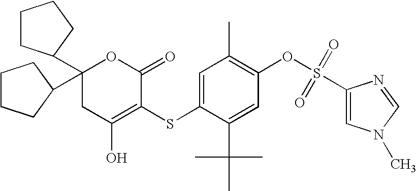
C1(C2CCCC2)(C2CCCC2)CC(O)=C(SC2=CC(C)=C(OS(C3=CN(C)C=N3)(=O)=O)C=C2C(C)(C)C)C(=O)O1
